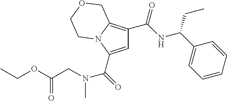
C1=C(C(=O)N(CC(OCC)=O)C)N2C(=C1C(NC(C1=CC=CC=C1)CC)=O)COCC2
